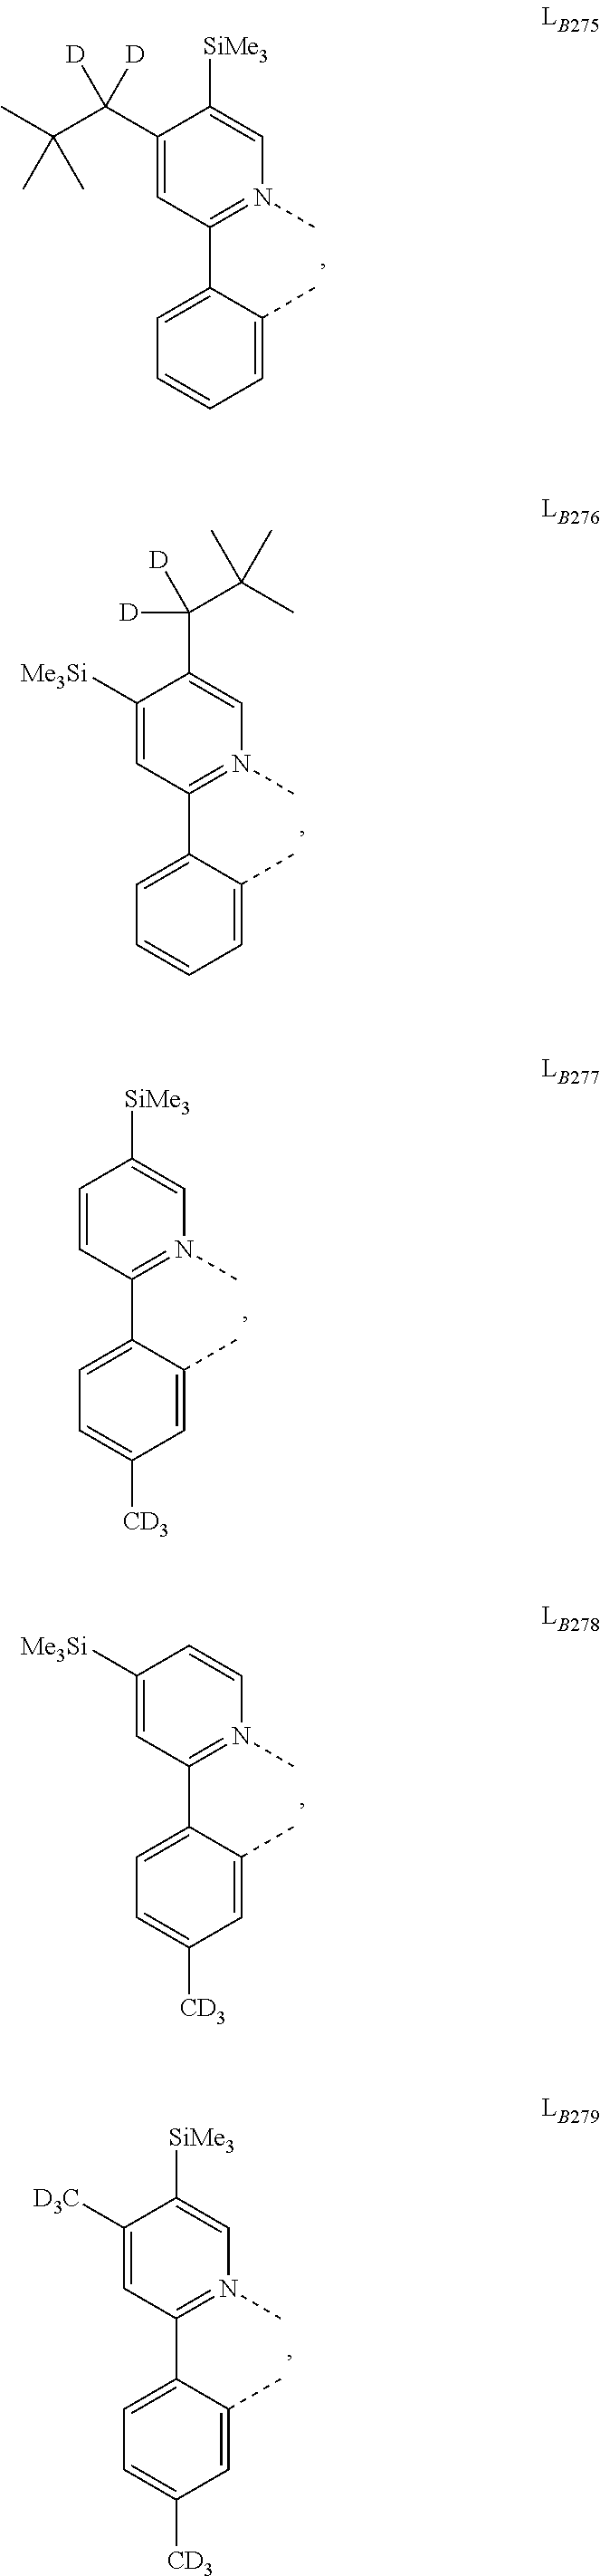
C1(C2=CC=CC=C2C)=N(C)C=C([SiMe3])C(C(C(C)(C)C)([D])[D])=C1.C1(C2=CC=CC=C2C)=N(C)C=C(C(C(C)(C)C)([D])[D])C([Me3Si])=C1.C1(C2=CC=C([CD3])C=C2C)=N(C)C=C([SiMe3])C=C1.C1(C2=CC=C([CD3])C=C2C)=N(C)C=C([SiMe3])C([D3C])=C1.C1(C2=CC=C([CD3])C=C2C)=N(C)C=CC([Me3Si])=C1
